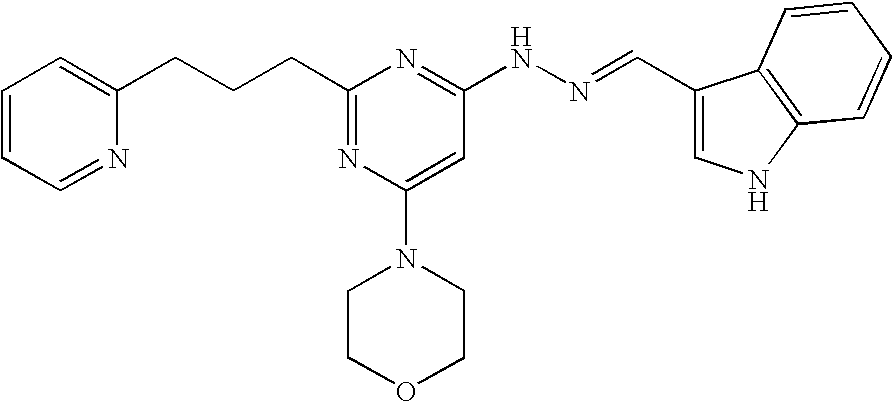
C(CC1=NC(N2CCOCC2)=CC(NN=CC2=CNC3=C2C=CC=C3)=N1)CC1=CC=CC=N1
